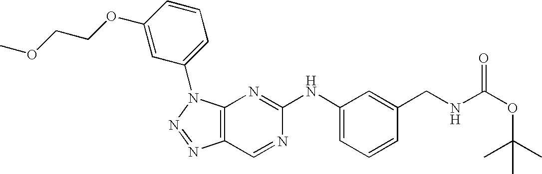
C12=C(N(C3=CC=CC(OCCOC)=C3)N=N1)N=C(NC1=CC=CC(CNC(OC(C)(C)C)=O)=C1)N=C2
